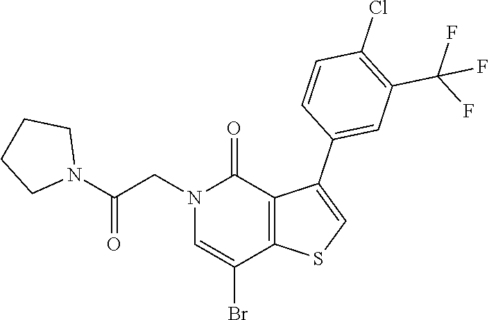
N1(CC(N2CCCC2)=O)C=C(Br)C2=C(C1=O)C(C1=CC(C(F)(F)F)=C(Cl)C=C1)=CS2
